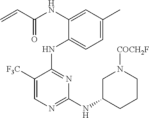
N(C1=CC(C)=CC=C1NC1=NC(NC2CCCN([COCH2F])C2)=NC=C1[F3C])C(C=C)=O
